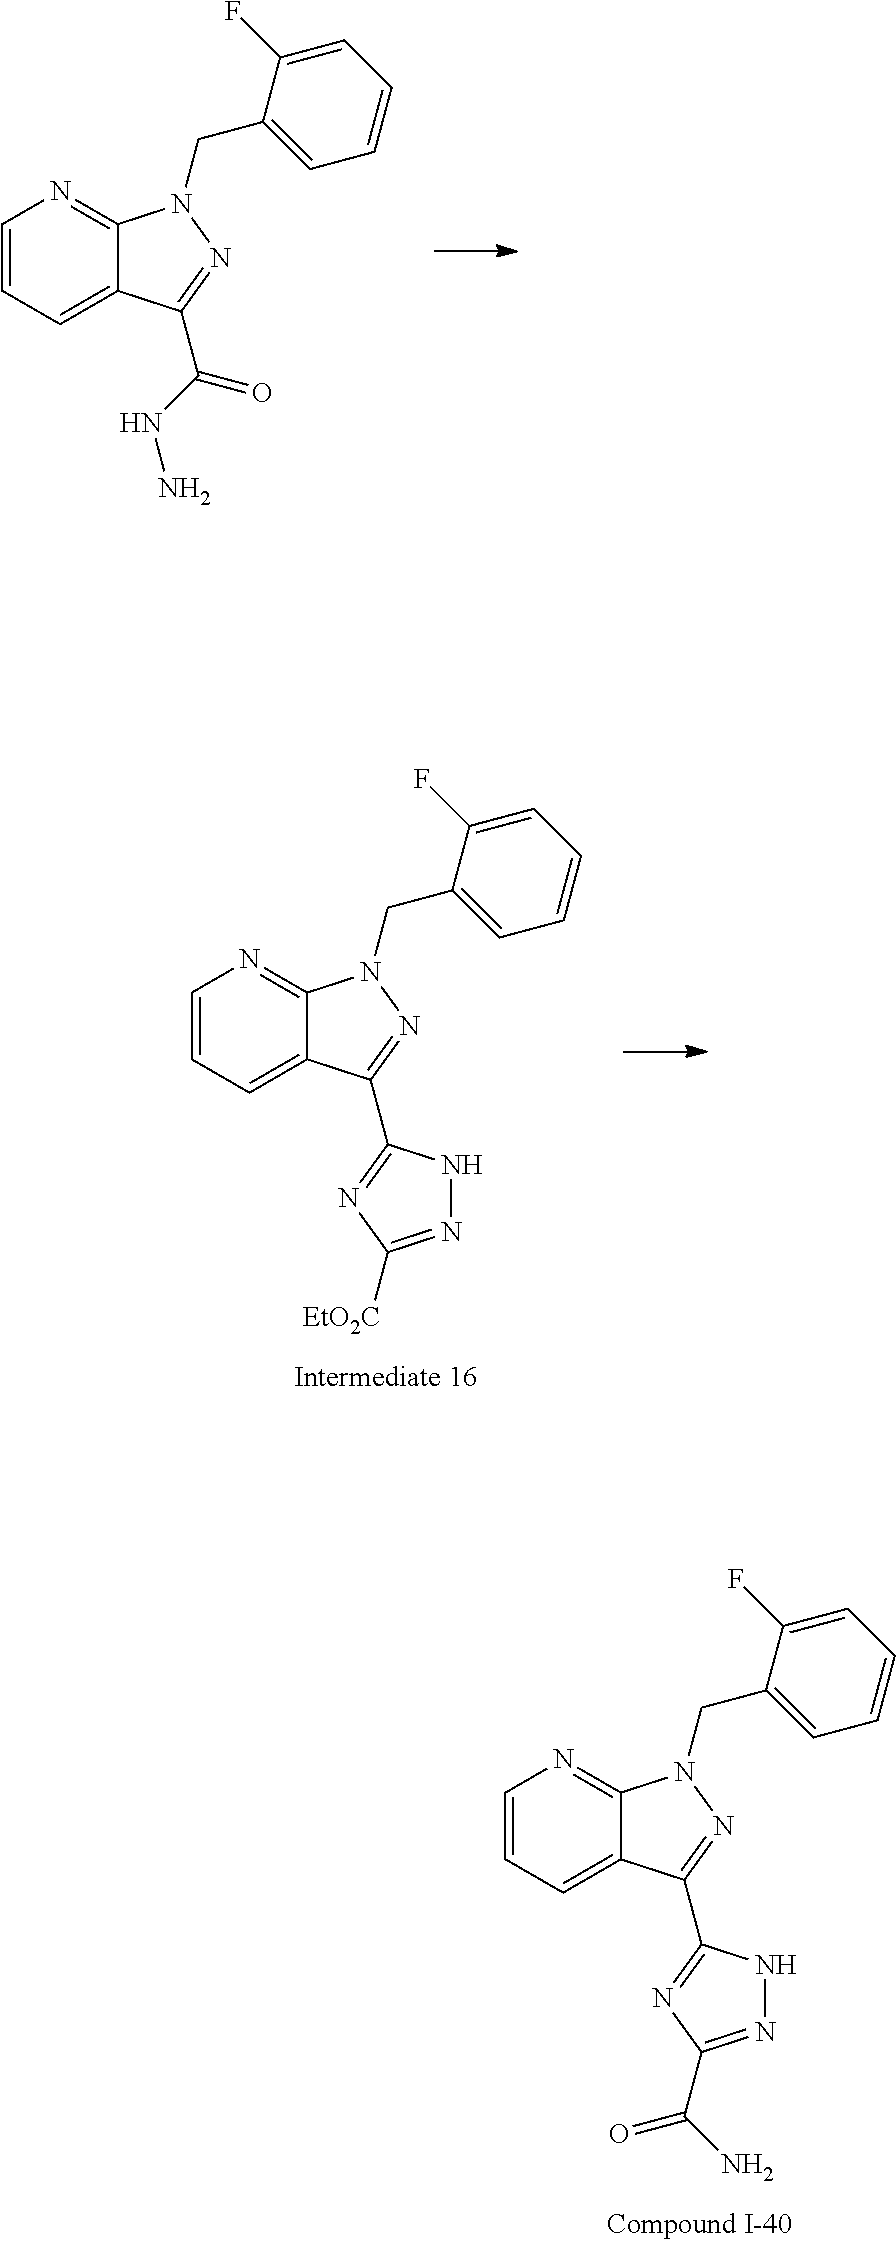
C1=CC=C2C(=N1)N(CC1=CC=CC=C1F)N=C2C1=NC(C(N)=O)=NN1.C1=CC=C2C(=N1)N(CC1=CC=CC=C1F)N=C2C1=NC([EtO2C])=NN1.C1=CC=C2C(=N1)N(CC1=CC=CC=C1F)N=C2C(=O)NN
